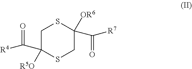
C1([OR6])(C(=O)[R7])CSC(C(=O)[R4])([R5O])CS1
